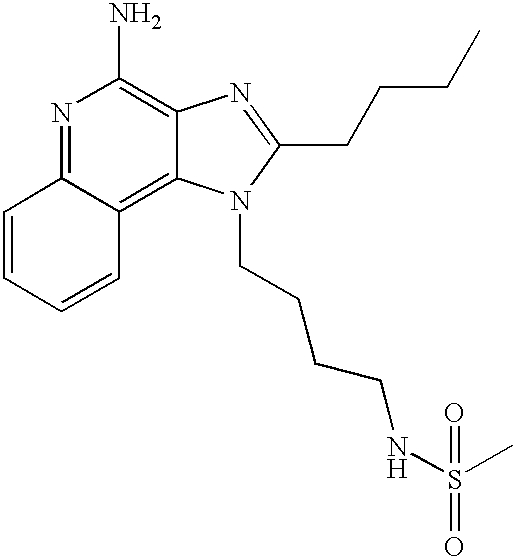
N1=C2C(=C3C(=C1N)N=C(CCCC)N3CCCCNS(C)(=O)=O)C=CC=C2
